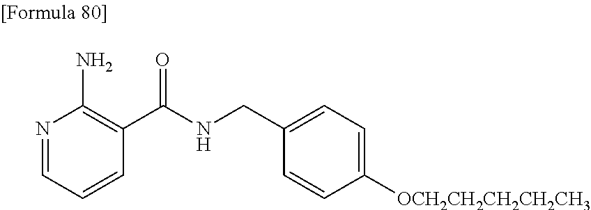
N1=CC=CC(C(NCC2=CC=C([OCH2CH2CH2CH2CH3])C=C2)=O)=C1N
